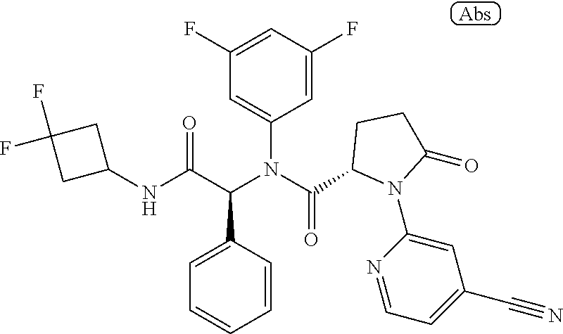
C1(F)=CC(F)=CC(N(C(C2N(C3=CC(C#N)=CC=N3)C(=O)CC2)=O)C(C(NC2CC(F)(F)C2)=O)C2=CC=CC=C2)=C1
